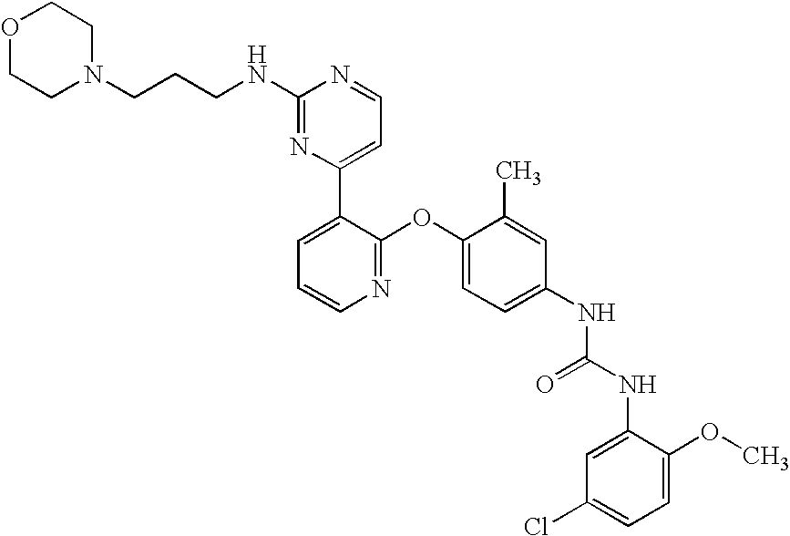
C1(NCCCN2CCOCC2)=NC(C2=CC=CN=C2OC2=CC=C(NC(NC3=CC(Cl)=CC=C3OC)=O)C=C2C)=CC=N1
